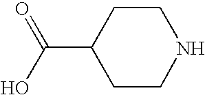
C1CNCCC1C(O)=O
